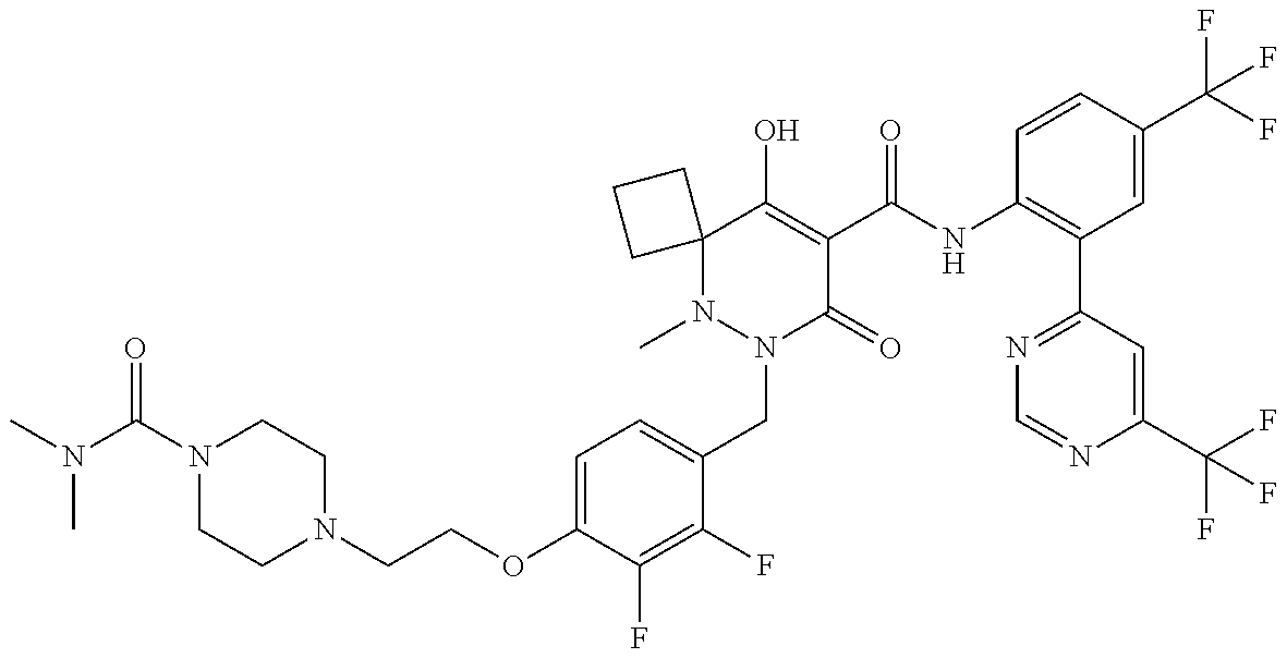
N1(C)N(CC2=CC=C(OCCN3CCN(C(=O)N(C)C)CC3)C(F)=C2F)C(=O)C(C(NC2=C(C3=NC=NC(C(F)(F)F)=C3)C=C(C(F)(F)F)C=C2)=O)=C(O)C12CCC2
